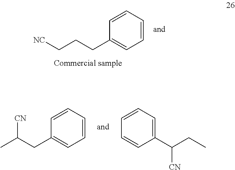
C1=CC=CC=C1CCC[NC].C1=CC=CC=C1CC(C)[CN].C1=CC=C(C(CC)[CN])C=C1
